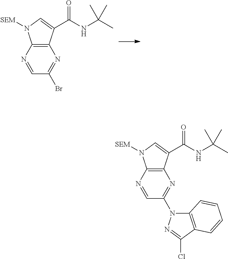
C12=C(C(C(NC(C)(C)C)=O)=CN1[SEM])N=C(Br)C=N2.C12=C(C(C(NC(C)(C)C)=O)=CN1[SEM])N=C(N1C3=C(C(Cl)=N1)C=CC=C3)C=N2
